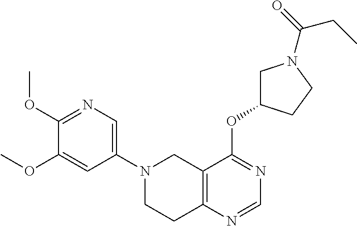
C1(N2CCC3=C(C2)C(OC2CN(C(CC)=O)CC2)=NC=N3)=CN=C(OC)C(OC)=C1
